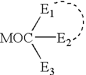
[MOC]([E2])([E1])[E3]
